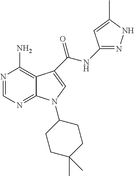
N1=CN=C2C(=C1N)C(C(NC1=NNC(C)=C1)=O)=CN2C1CCC(C)(C)CC1
